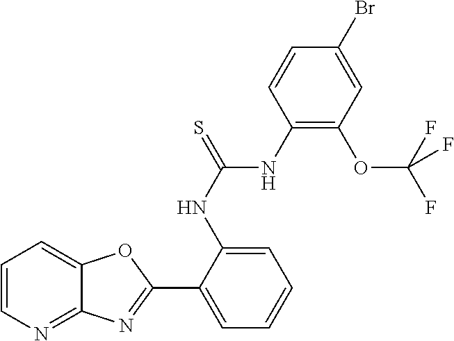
C1=CN=C2C(=C1)OC(C1=CC=CC=C1NC(=S)NC1=C(OC(F)(F)F)C=C(Br)C=C1)=N2
